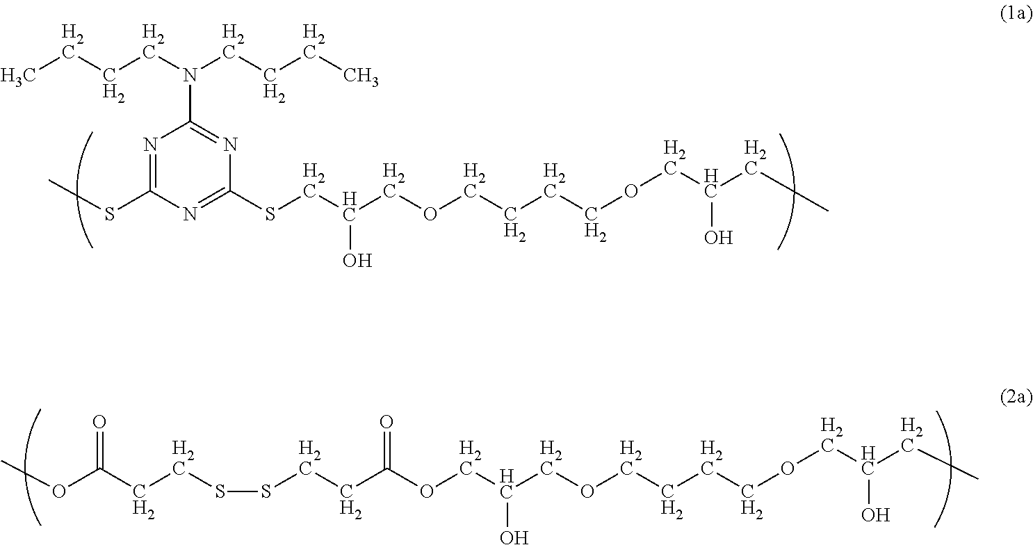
CCCCN(CCCC)C1=NC(SCC(O)COCCCCOCC(O)CC)=NC(SC)=N1.COC(CCSSCCC(OCC(COCCCCOCC(O)CC)O)=O)=O
